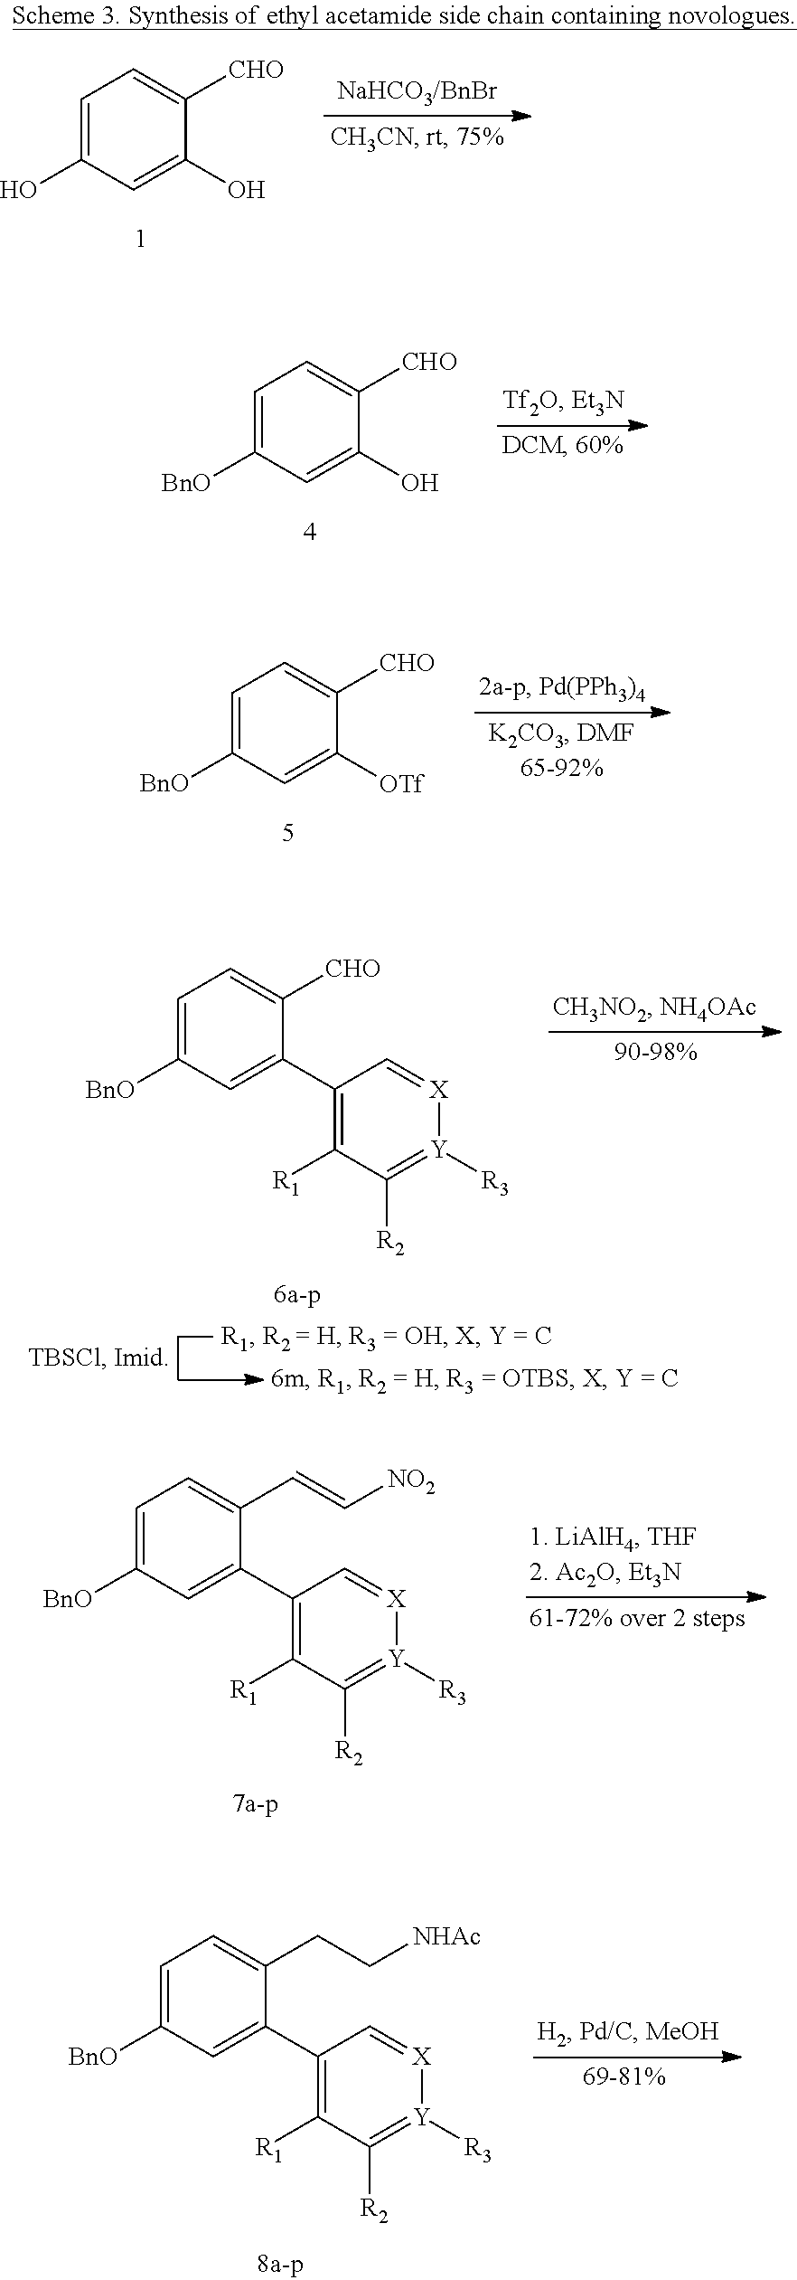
C1=C([BnO])C=C(O)C([CHO])=C1.C1=C([BnO])C=C([OTf])C([CHO])=C1.C1=C([BnO])C=C(C2=C([R1])C([R2])=[Y]([R3])[X]=C2)C([CHO])=C1.C1=C([BnO])C=C(C2=C([R1])C([R2])=[Y]([R3])[X]=C2)C(C=C[NO2])=C1.C1=C([BnO])C=C(C2=C([R1])C([R2])=[Y]([R3])[X]=C2)C(CC[NHAc])=C1.C1=C(O)C=C(O)C([CHO])=C1
